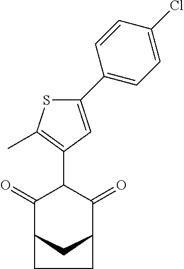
C1(=O)C2CC(C(=O)C1C1=C(C)SC(C3=CC=C(Cl)C=C3)=C1)CC2
